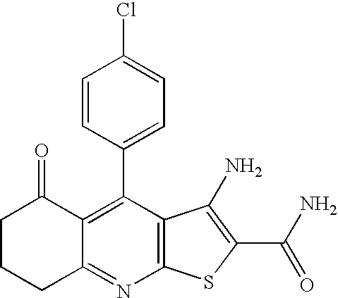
C1CCC2=NC3=C(C(C4=CC=C(Cl)C=C4)=C2C1=O)C(N)=C(C(N)=O)S3
